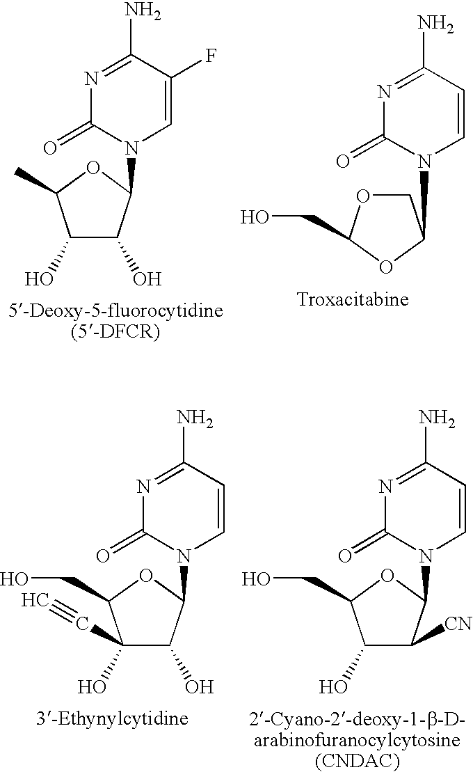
C1(O)C(O)C(N2C=C(F)C(N)=NC2=O)OC1C.N1(C2COC(CO)O2)C=CC(N)=NC1=O.C1(O)(C#C)C(O)C(N2C=CC(N)=NC2=O)OC1CO.C1(O)C([CN])C(N2C=CC(N)=NC2=O)OC1CO
